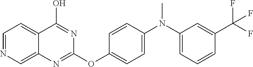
C1=NC=C2C(=C1)C(O)=NC(OC1=CC=C(N(C3=CC=CC(C(F)(F)F)=C3)C)C=C1)=N2
